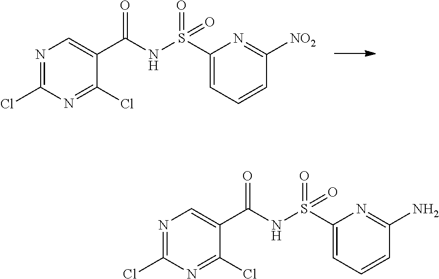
N1=C(Cl)N=C(Cl)C(C(NS(C2=CC=CC([NO2])=N2)(=O)=O)=O)=C1.N1=C(Cl)N=C(Cl)C(C(NS(C2=CC=CC(N)=N2)(=O)=O)=O)=C1
